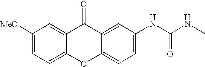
C1(NC(NC)=O)=CC=C2C(=C1)C(=O)C1=CC([MeO])=CC=C1O2
